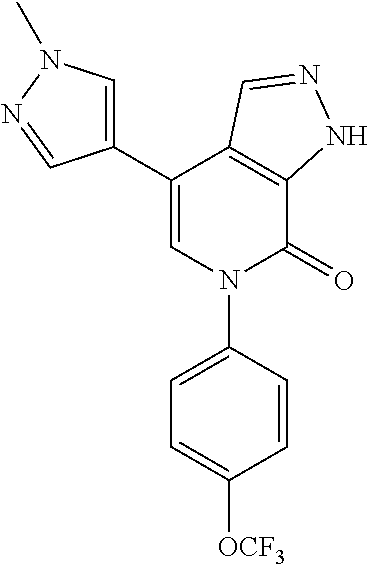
C1(C2=CN(C3=CC=C([OCF3])C=C3)C(=O)C3=C2C=NN3)=CN(C)N=C1
